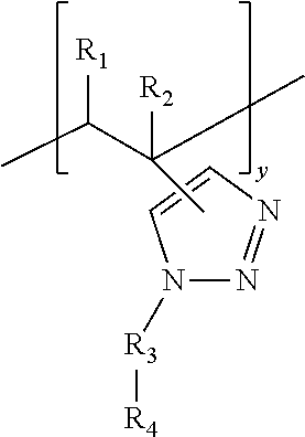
N1([R3][R4])N=NC=C1.CC([R2])(C([R1])C)C
